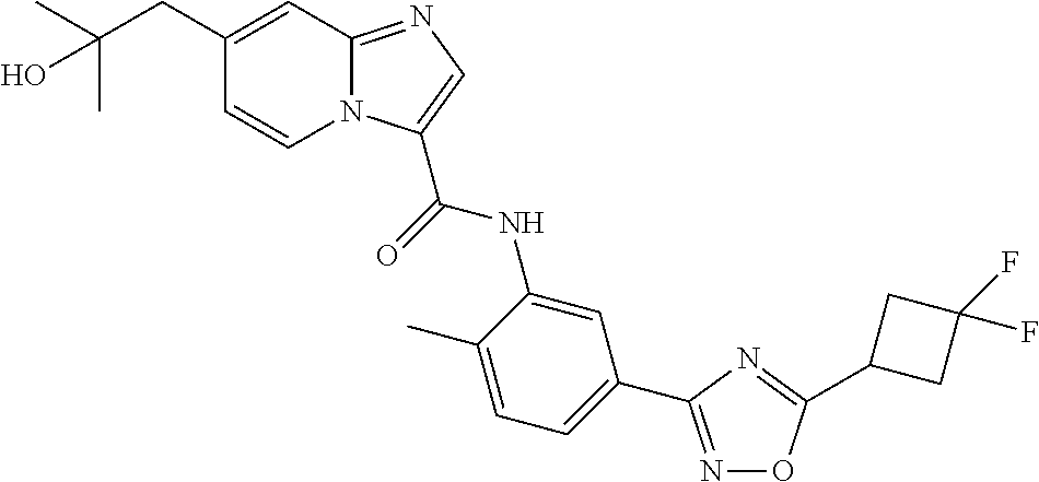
C1=C(C)C(NC(=O)C2=CN=C3N2C=CC(CC(C)(C)O)=C3)=CC(C2=NOC(C3CC(F)(F)C3)=N2)=C1
